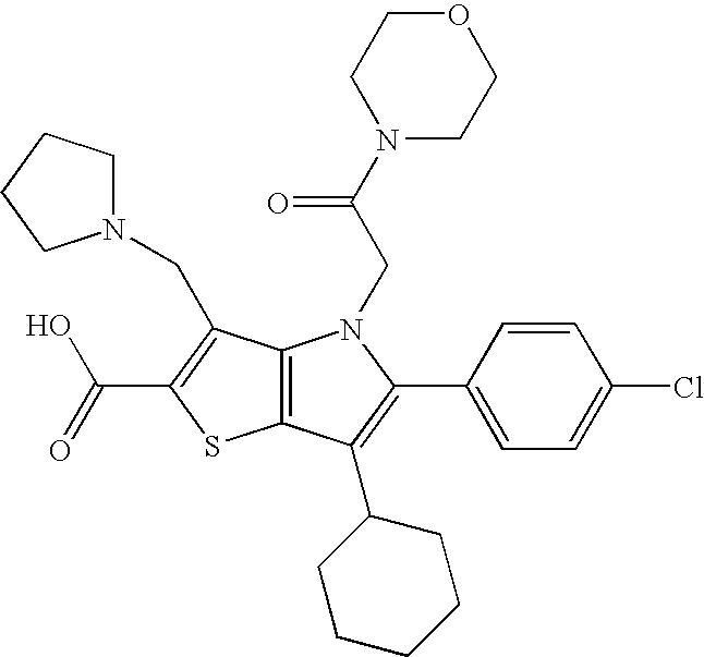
C12=C(C(C3CCCCC3)=C(C3=CC=C(Cl)C=C3)N1CC(N1CCOCC1)=O)SC(C(=O)O)=C2CN1CCCC1
